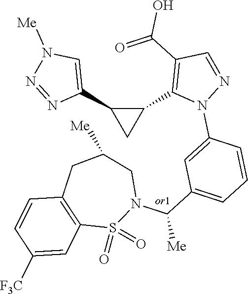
C1(C2=CN([Me])N=N2)C(C2=C(C(=O)O)C=NN2C2=CC(C(N3CC([Me])CC4=C(S3(=O)=O)C=C([F3C])C=C4)[Me])=CC=C2)C1
